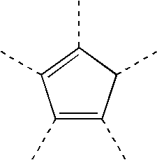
C1(C)=C(C)C(C)C(C)=C1C
